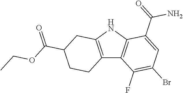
C12=C(NC3=C1C(F)=C(Br)C=C3C(=O)N)CC(C(OCC)=O)CC2
